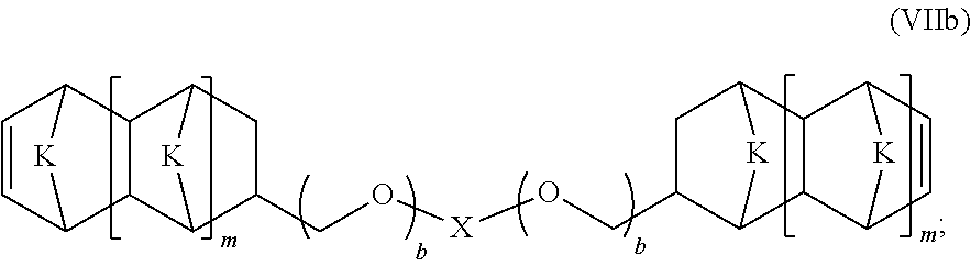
C12C(C3CC(CO[X]OCC4CC5C6C(C4[K]5)C4C=CC6[K]4)C1[K]3)C1C=CC2[K]1
